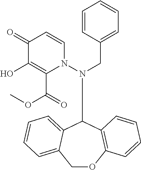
N(C1C2=CC=CC=C2COC2=C1C=CC=C2)(N1C=CC(=O)C(O)=C1C(OC)=O)CC1=CC=CC=C1
